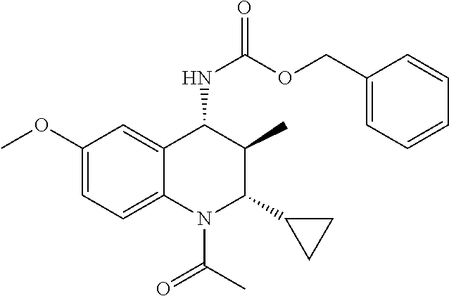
C1(OC)=CC=C2C(=C1)C(NC(OCC1=CC=CC=C1)=O)C(C)C(C1CC1)N2C(C)=O
